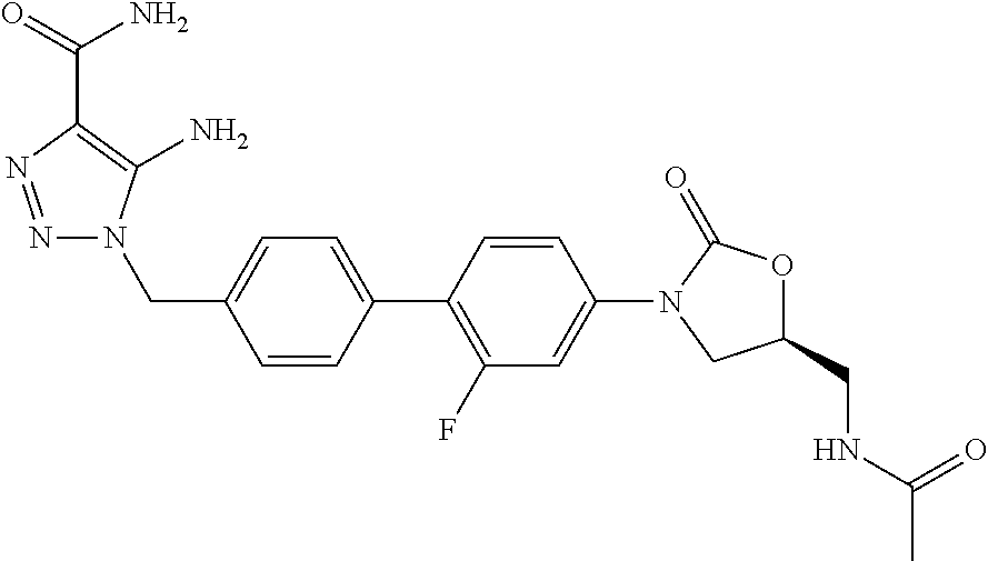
C1(CN2N=NC(C(=O)N)=C2N)=CC=C(C2=C(F)C=C(N3CC(CNC(C)=O)OC3=O)C=C2)C=C1
